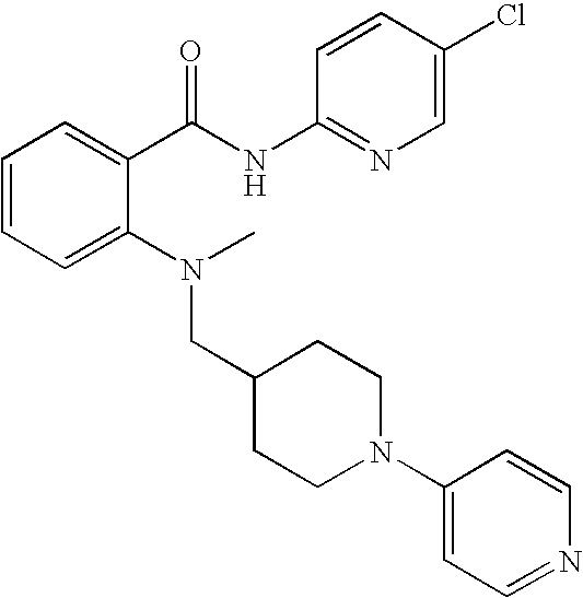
C1=CC=C(N(C)CC2CCN(C3=CC=NC=C3)CC2)C(C(NC2=NC=C(Cl)C=C2)=O)=C1
